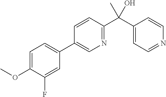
C1=C(OC)C(F)=CC(C2=CN=C(C(C3=CC=NC=C3)(O)C)C=C2)=C1
